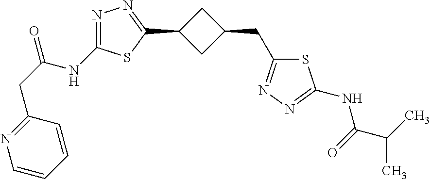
N1=C(NC(CC2=NC=CC=C2)=O)SC(C2CC(CC3=NN=C(NC(C(C)C)=O)S3)C2)=N1
